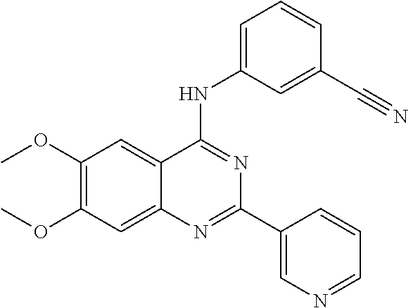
C1(OC)=C(OC)C=C2C(=C1)C(NC1=CC=CC(C#N)=C1)=NC(C1=CN=CC=C1)=N2
